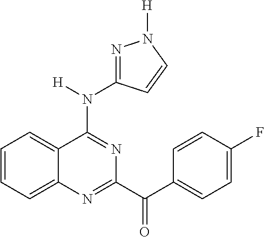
C1=CC=C2C(=C1)C(N([H])C1=NN([H])C=C1)=NC(C(C1=CC=C(F)C=C1)=O)=N2
